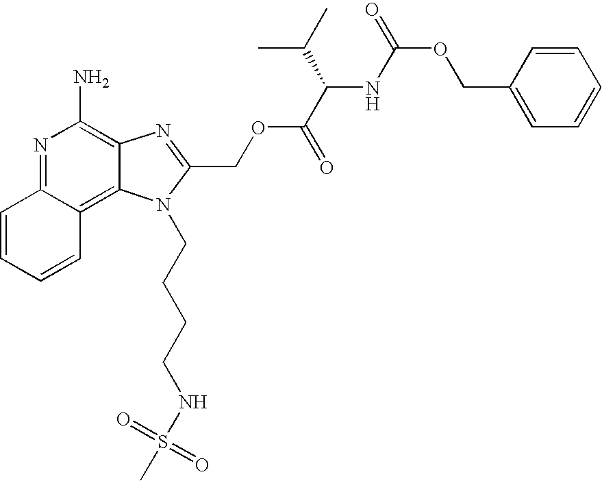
N1=C2C(=C3C(=C1N)N=C(COC(C(C(C)C)NC(OCC1=CC=CC=C1)=O)=O)N3CCCCNS(=O)(=O)C)C=CC=C2
